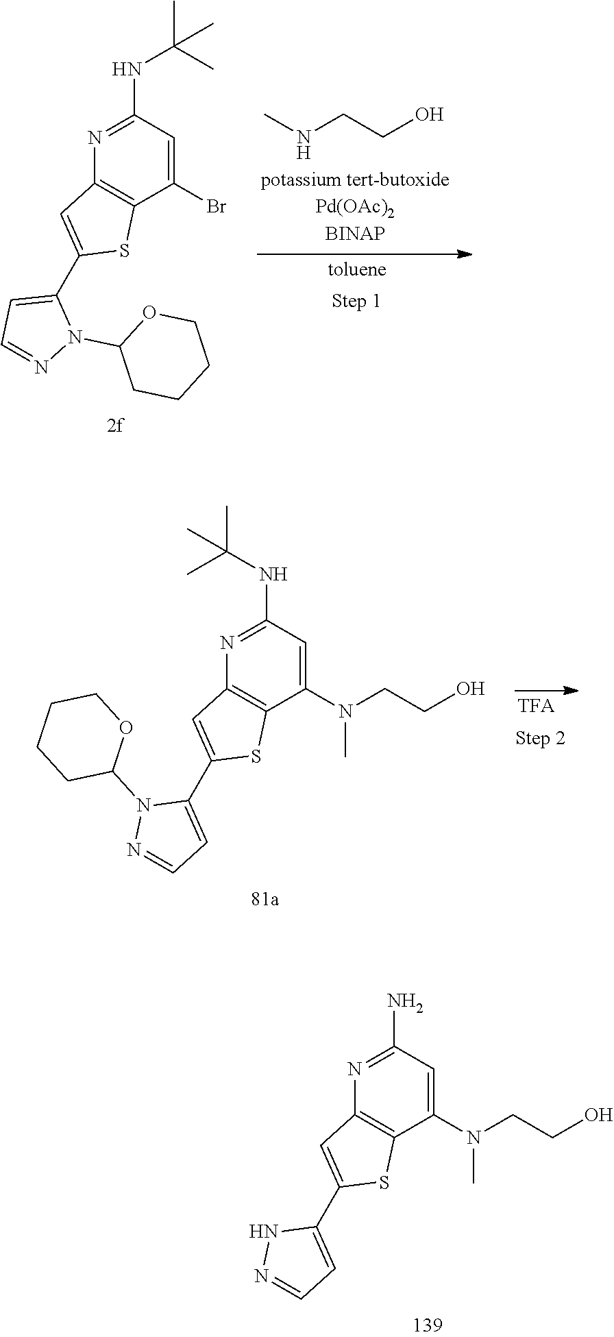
OCCNC.C1(NC(C)(C)C)=NC2=C(C(Br)=C1)SC(C1=CC=NN1C1CCCCO1)=C2.C1(NC(C)(C)C)=NC2=C(C(N(CCO)C)=C1)SC(C1=CC=NN1C1OCCCC1)=C2.C1(N)=NC2=C(C(N(CCO)C)=C1)SC(C1=CC=NN1)=C2
